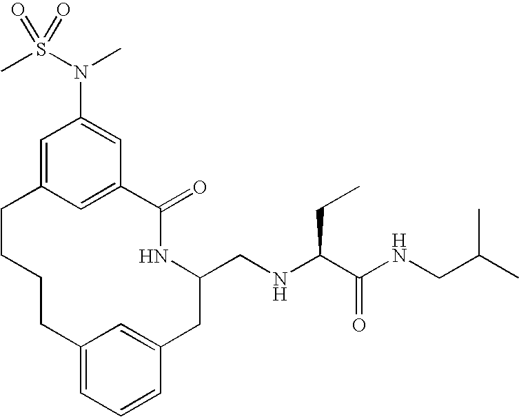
C12=CC=CC(=C1)CC(CNC(C(NCC(C)C)=O)CC)NC(=O)C1=CC(=CC(N(S(C)(=O)=O)C)=C1)CCCC2
